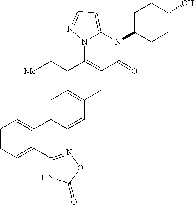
C1=CC=C(C2=NOC(=O)N2)C(C2=CC=C(CC3=C(CC[Me])N4C(=CC=N4)N(C4CCC(O)CC4)C3=O)C=C2)=C1
